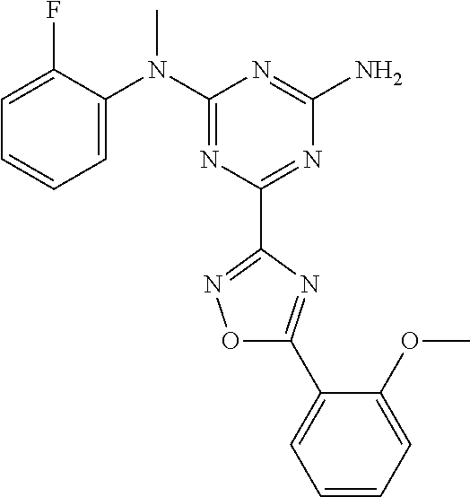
C1=C(F)C(N(C2=NC(C3=NOC(C4=CC=CC=C4OC)=N3)=NC(N)=N2)C)=CC=C1
